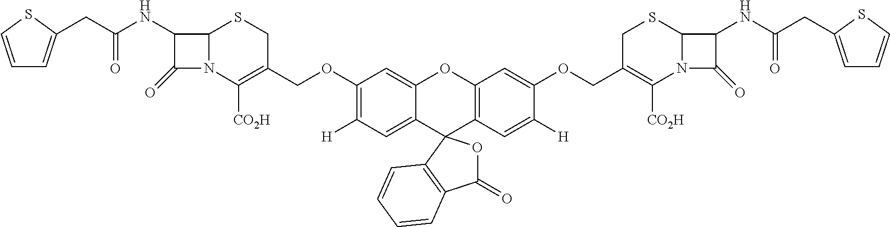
C1(NC(CC2=CC=CS2)=O)C(=O)N2C1SCC(COC1=C([H])C=C3C(=C1)OC1=C(C34OC(=O)C3=C4C=CC=C3)C=C([H])C(OCC3=C([CO2H])N4C(SC3)C(NC(CC3=CC=CS3)=O)C4=O)=C1)=C2[CO2H]
